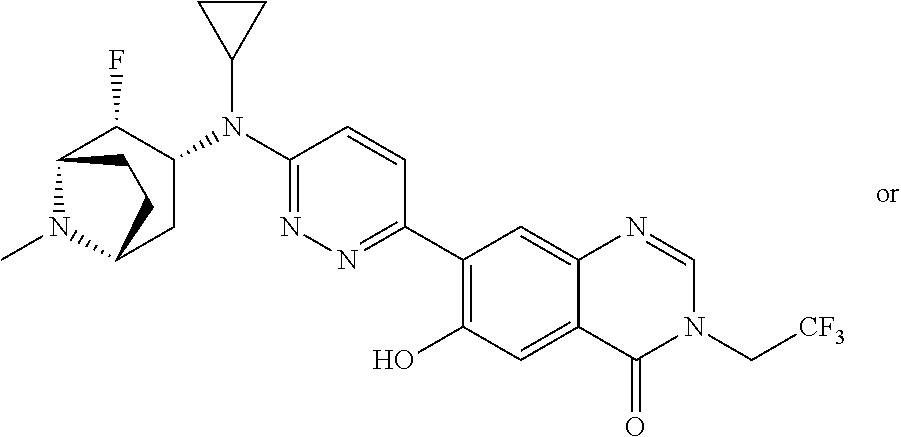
C1(N(C2=NN=C(C3=C(O)C=C4C(=C3)N=CN(C[CF3])C4=O)C=C2)C2CC2)C(F)C2N(C)C(C1)CC2
